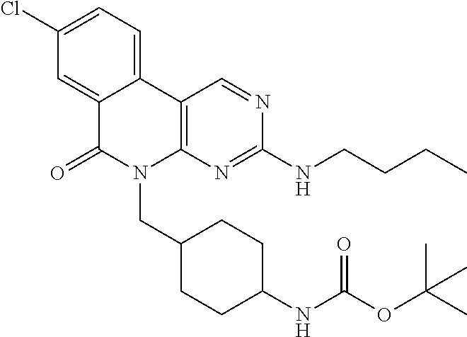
C1(Cl)=CC=C2C(=C1)C(=O)N(CC1CCC(NC(=O)OC(C)(C)C)CC1)C1=C2C=NC(NCCCC)=N1
